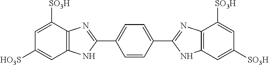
C1=C([SO3H])C2=C(C=C1[HO3S])NC(C1=CC=C(C3=NC4=C(N3)C=C([SO3H])C=C4[SO3H])C=C1)=N2
